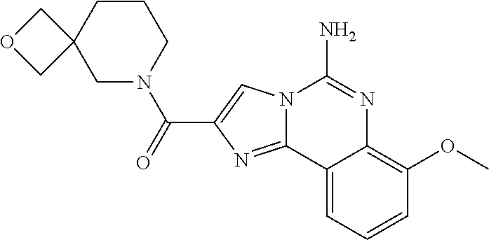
N12C(=NC(C(=O)N3CC4(CCC3)COC4)=C1)C1=CC=CC(OC)=C1N=C2N
